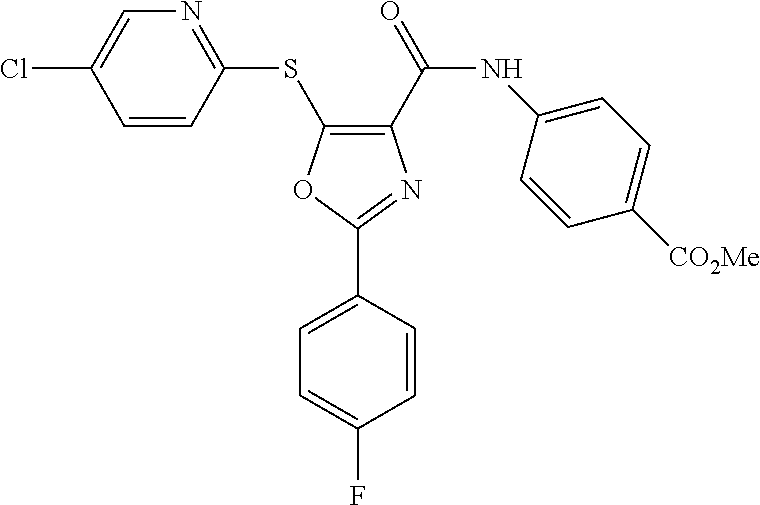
C1(C(=O)NC2=CC=C([CO2Me])C=C2)=C(SC2=NC=C(Cl)C=C2)OC(C2=CC=C(F)C=C2)=N1
